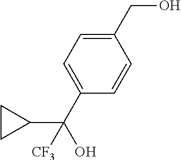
C1(CO)=CC=C(C(C2CC2)(O)[CF3])C=C1
